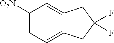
C1([O2N])=CC=C2C(=C1)CC(F)(F)C2
